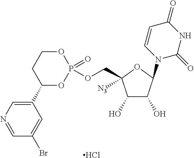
C1(O)C(O)C(N2C=CC(=O)NC2=O)OC1(COP1(=O)OCCC(C2=CN=CC(Br)=C2)O1)[N3].Cl
